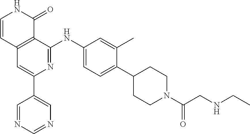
C1=CC2=C(C(=O)N1)C(NC1=CC=C(C3CCN(C(CNCC)=O)CC3)C(C)=C1)=NC(C1=CN=CN=C1)=C2
